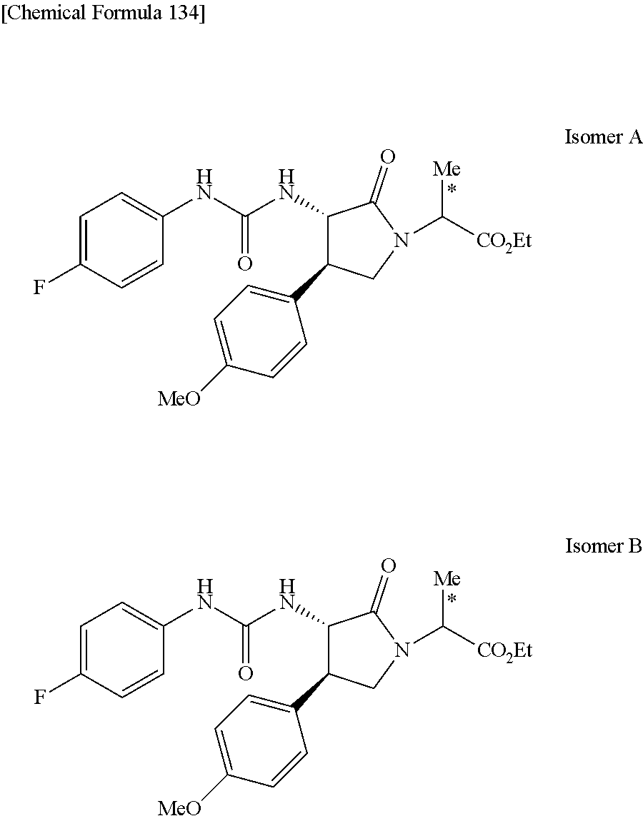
C1=C(F)C=CC(NC(NC2C(=O)N(C([CO2Et])[Me])CC2C2=CC=C([MeO])C=C2)=O)=C1.C1=C(F)C=CC(NC(NC2C(=O)N(C([CO2Et])[Me])CC2C2=CC=C([MeO])C=C2)=O)=C1
